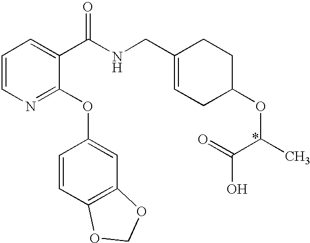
C1=CN=C(OC2=CC3=C(C=C2)OCO3)C(C(NCC2=CCC(OC(C(=O)O)C)CC2)=O)=C1
